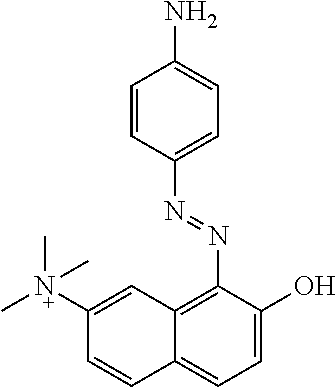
C1=CC(N=NC2=C3C(=CC=C2O)C=CC([N+](C)(C)C)=C3)=CC=C1N
